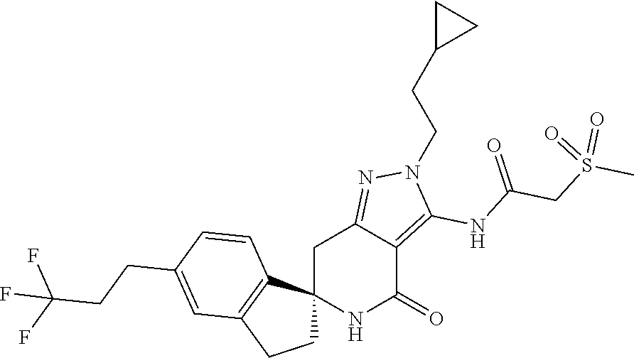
C12(NC(=O)C3=C(NC(CS(C)(=O)=O)=O)N(CCC4CC4)N=C3C1)CCC1=C2C=CC(CCC(F)(F)F)=C1
